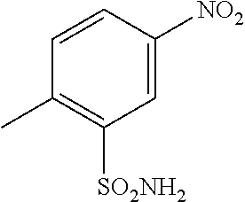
C1=CC([NO2])=CC([SO2NH2])=C1C
